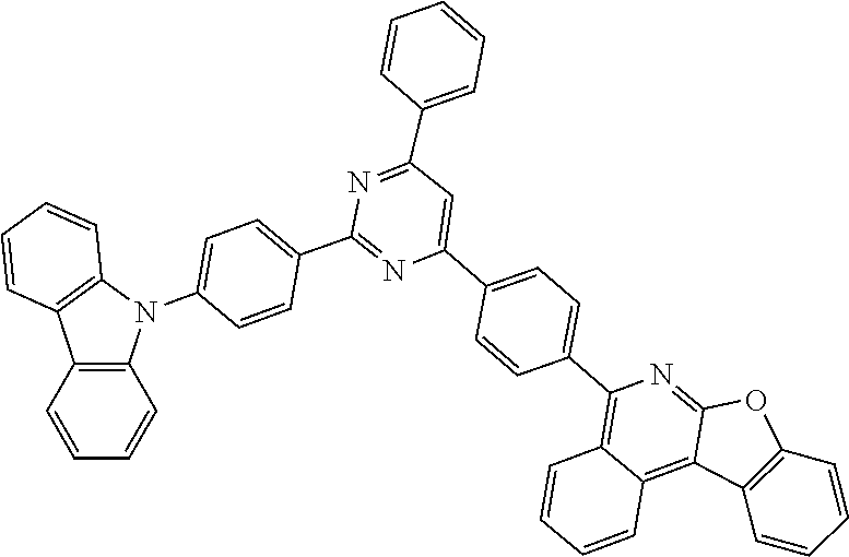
N1=C(C2=CC=CC=C2)C=C(C2=CC=C(C3=C4C(=C5C(=N3)OC3=C5C=CC=C3)C=CC=C4)C=C2)N=C1C1=CC=C(N2C3=C(C4=C2C=CC=C4)C=CC=C3)C=C1
